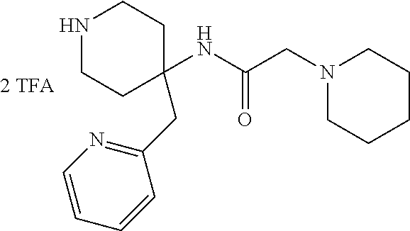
N(C(CN1CCCCC1)=O)C1(CC2=NC=CC=C2)CCNCC1
